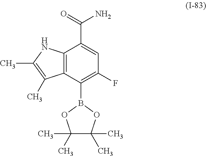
C12=C(C(B3OC(C)(C)C(C)(C)O3)=C(F)C=C1C(=O)N)C(C)=C(C)N2
